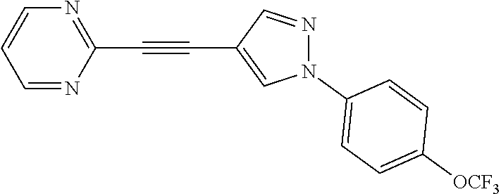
C1=NC(C#CC2=CN(C3=CC=C([OCF3])C=C3)N=C2)=NC=C1
